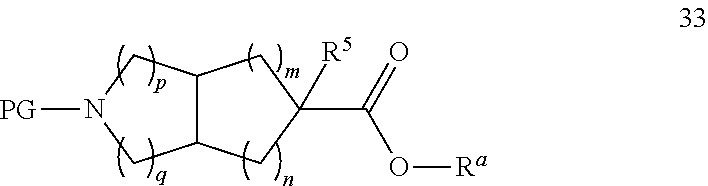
C12C(CN([PG])C1)CC(C(=O)O[Ra])([R5])C2
